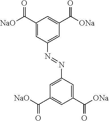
C1(C([NaO])=O)=CC(N=NC2=CC(C([NaO])=O)=CC(C([ONa])=O)=C2)=CC(C([ONa])=O)=C1
